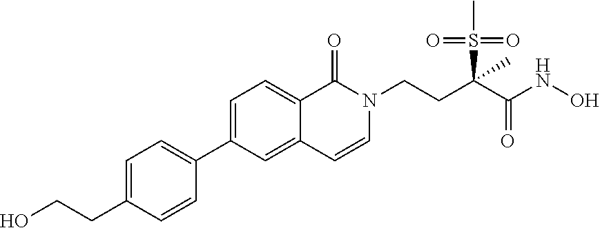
C1=C(CCO)C=CC(C2=CC=C3C(=C2)C=CN(CCC(C(NO)=O)(S(C)(=O)=O)C)C3=O)=C1
